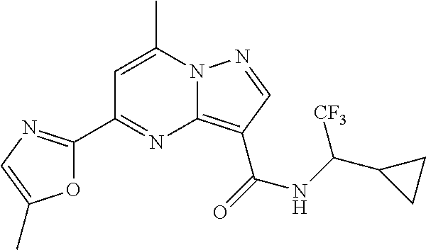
C1=C(C)N2C(=C(C(=O)NC(C3CC3)[CF3])C=N2)N=C1C1=NC=C(C)O1
